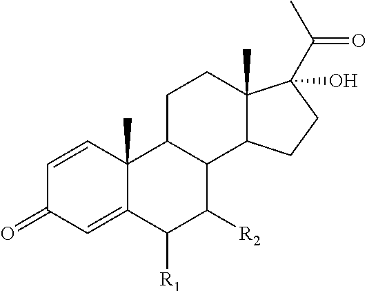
C1=CC2(C)C(=CC1=O)C([R1])C([R2])C1C2CCC2(C)C1CCC2(O)C(C)=O
